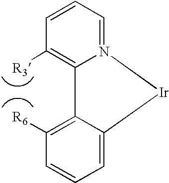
C1([R3])=C2N(=CC=C1)[Ir]C1=CC=CC([R6])=C21
